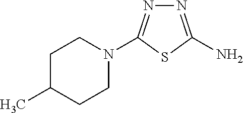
N1=C(N)SC(N2CCC(C)CC2)=N1
